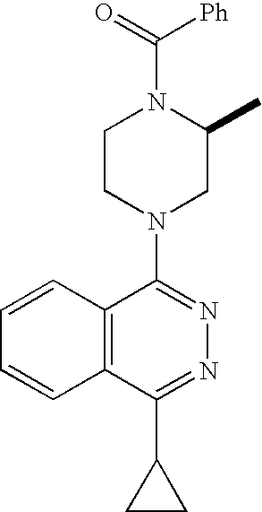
C(N1CCN(C2=NN=C(C3CC3)C3=C2C=CC=C3)CC1C)([Ph])=O
